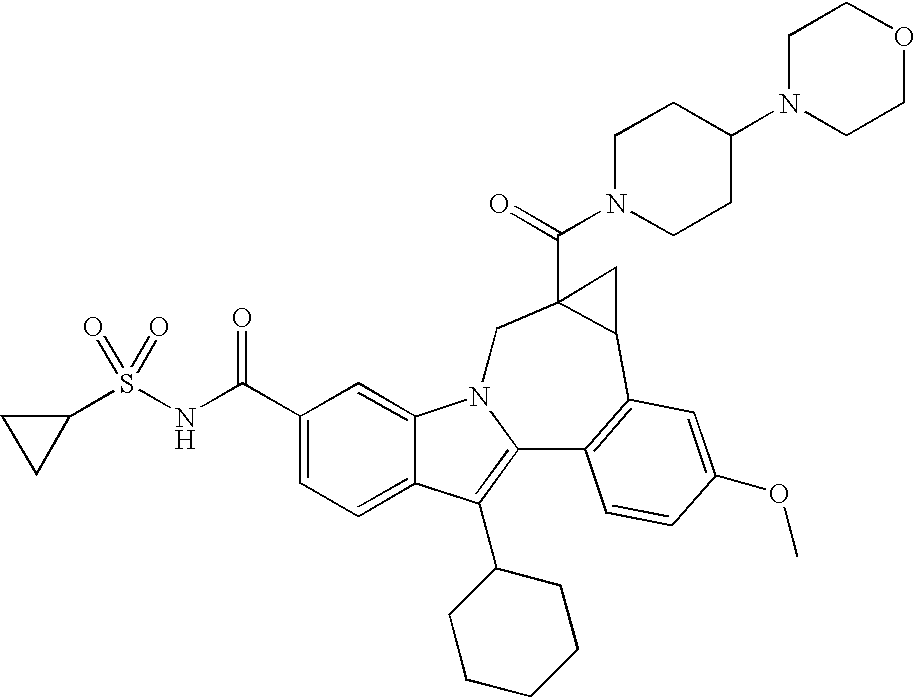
C1(C(NS(C2CC2)(=O)=O)=O)=CC=C2C(=C1)N1C(=C2C2CCCCC2)C2=C(C3C(C(=O)N4CCC(N5CCOCC5)CC4)(C1)C3)C=C(OC)C=C2
